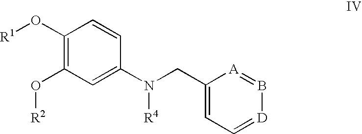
C1(O[R1])=C(O[R2])C=C(N([R4])CC2=CC=[D]B=[A]2)C=C1
